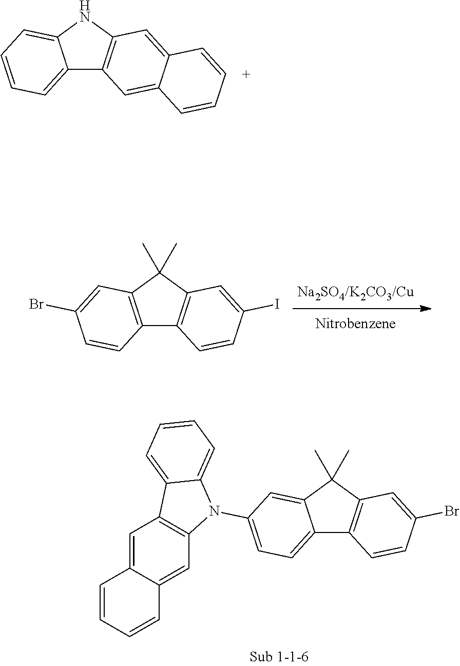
C12=CC=CC=C1NC1=C2C=C2C(=C1)C=CC=C2.C12=C(C(C)(C)C3=C1C=CC(I)=C3)C=C(Br)C=C2.C12=CC=C(N3C4=C(C=C5C=CC=CC5=C4)C4=CC=CC=C34)C=C1C(C)(C)C1=C2C=CC(Br)=C1
